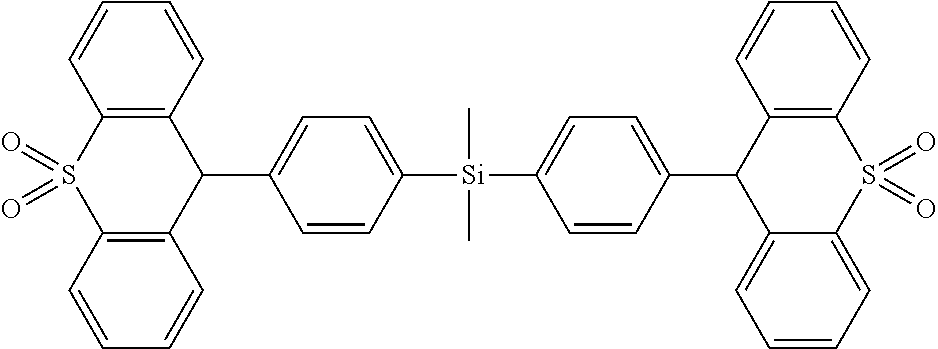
C1([Si](C2=CC=C(C3C4=CC=CC=C4S(=O)(=O)C4=C3C=CC=C4)C=C2)(C)C)=CC=C(C2C3=C(S(=O)(=O)C4=C2C=CC=C4)C=CC=C3)C=C1
